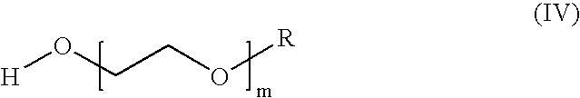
[H]OCCO[R]
